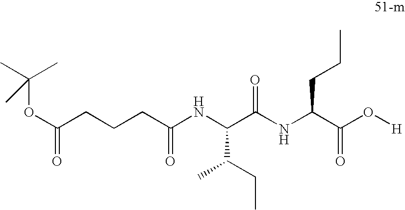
O(C(CCCC(NC(C(NC(C(O[H])=O)CCC)=O)C(C)CC)=O)=O)C(C)(C)C
